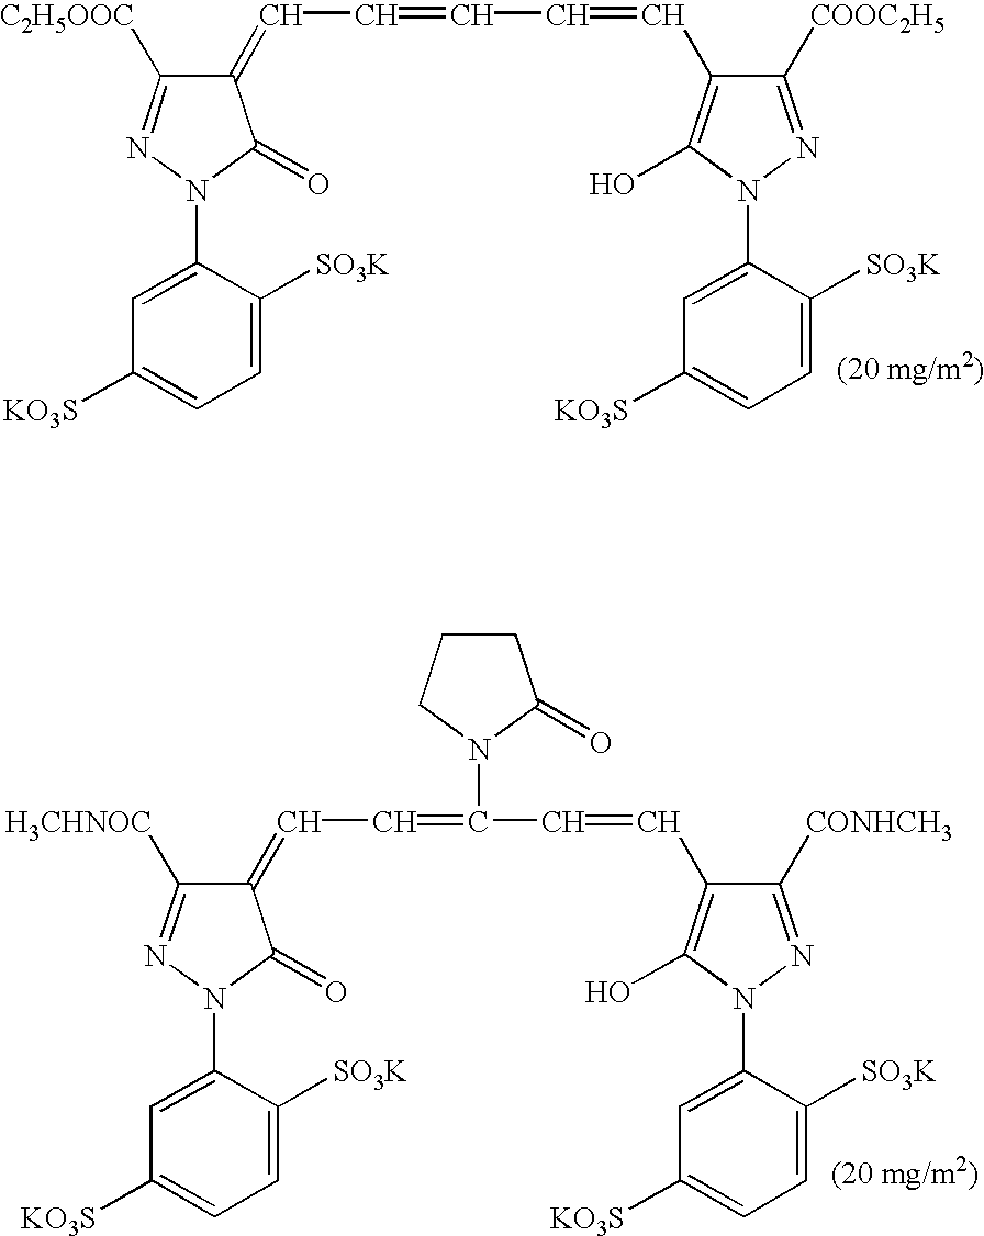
C1(=CC=CC=CC2=C(O)N(C3=CC([KO3S])=CC=C3[SO3K])N=C2[COOC2H5])C([C2H5OOC])=NN(C2=CC([KO3S])=CC=C2[SO3K])C1=O.C1(=CC=C(C=CC2=C(O)N(C3=CC([KO3S])=CC=C3[SO3K])N=C2[CONHCH3])N2C(=O)CCC2)C([H3CHNOC])=NN(C2=CC([KO3S])=CC=C2[SO3K])C1=O
